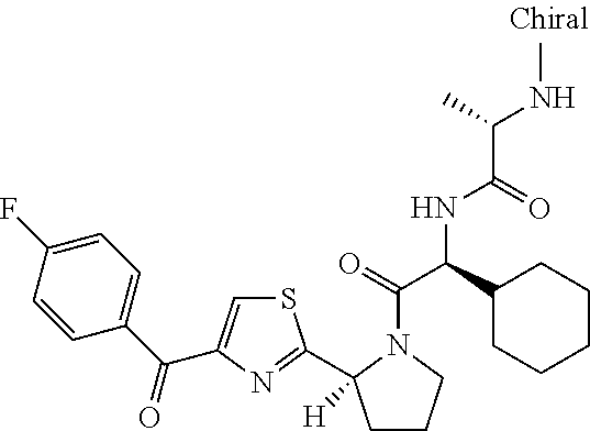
S1C=C(C(C2=CC=C(F)C=C2)=O)N=C1C1([H])CCCN1C(C(NC(C(NC)C)=O)C1CCCCC1)=O
